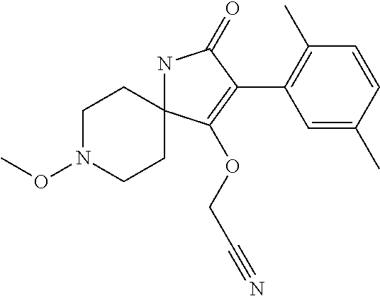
N1C2(C(OCC#N)=C(C3=C(C)C=CC(C)=C3)C1=O)CCN(OC)CC2
